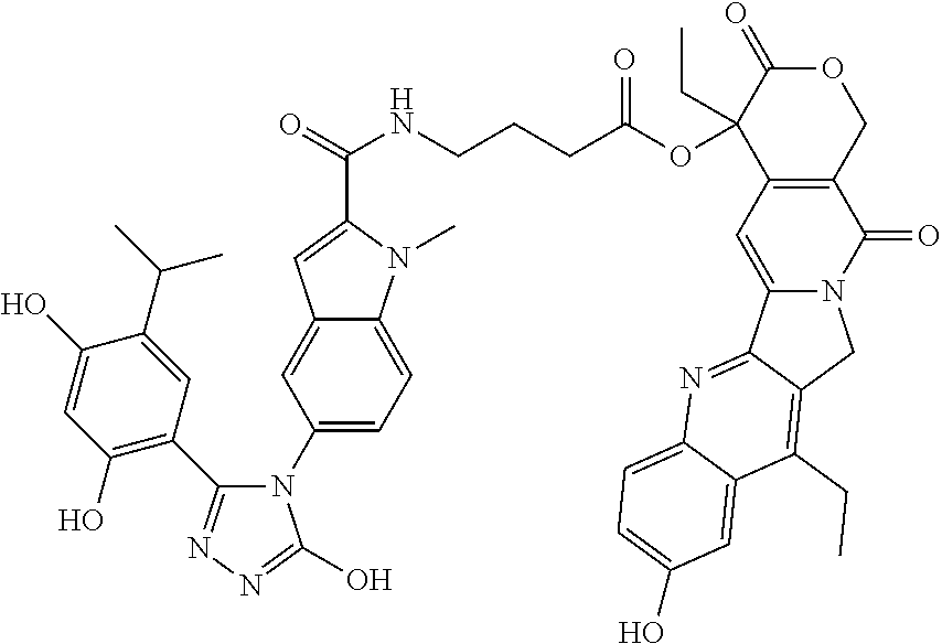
C1(O)=C(C2=NN=C(O)N2C2=CC=C3C(=C2)C=C(C(=O)NCCCC(OC2(CC)C4=C(COC2=O)C(=O)N2C(=C4)C4=NC5=CC=C(O)C=C5C(CC)=C4C2)=O)N3C)C=C(C(C)C)C(O)=C1
